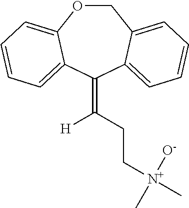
O1CC2=CC=CC=C2C(=C([H])CC[N+]([O-])(C)C)C2=CC=CC=C12
